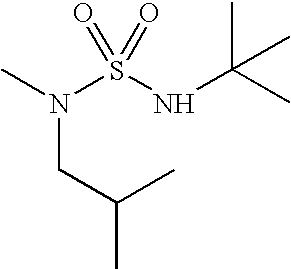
CN(S(NC(C)(C)C)(=O)=O)CC(C)C
